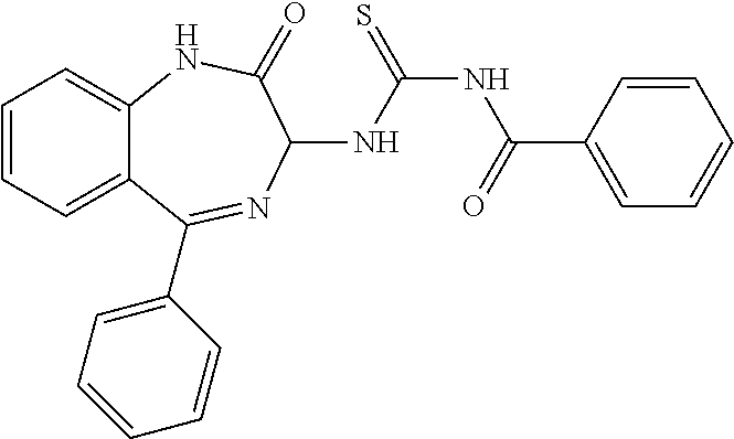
C1=CC=C2C(=C1)NC(=O)C(NC(NC(C1=CC=CC=C1)=O)=S)N=C2C1=CC=CC=C1
